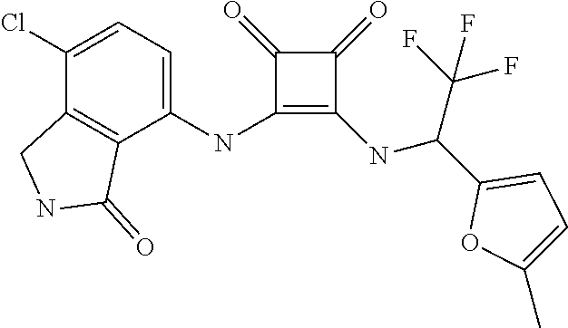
C1(NC2=CC=C(Cl)C3=C2C(=O)NC3)=C(NC(C2=CC=C(C)O2)C(F)(F)F)C(=O)C1=O
